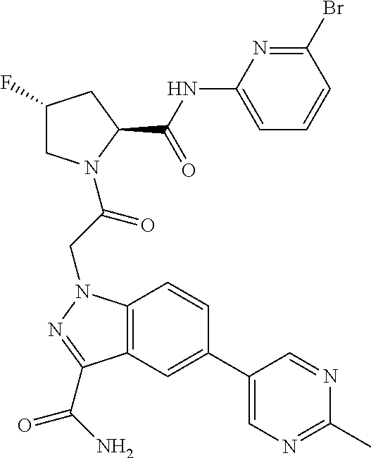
C1(C2=CC3=C(C=C2)N(CC(=O)N2CC(F)CC2C(NC2=CC=CC(Br)=N2)=O)N=C3C(N)=O)=CN=C(C)N=C1
